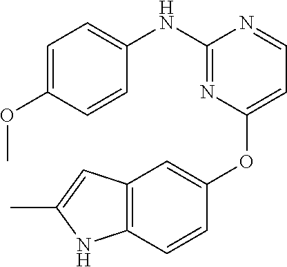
N(C1=NC(OC2=CC3=C(C=C2)NC(C)=C3)=CC=N1)C1=CC=C(OC)C=C1
